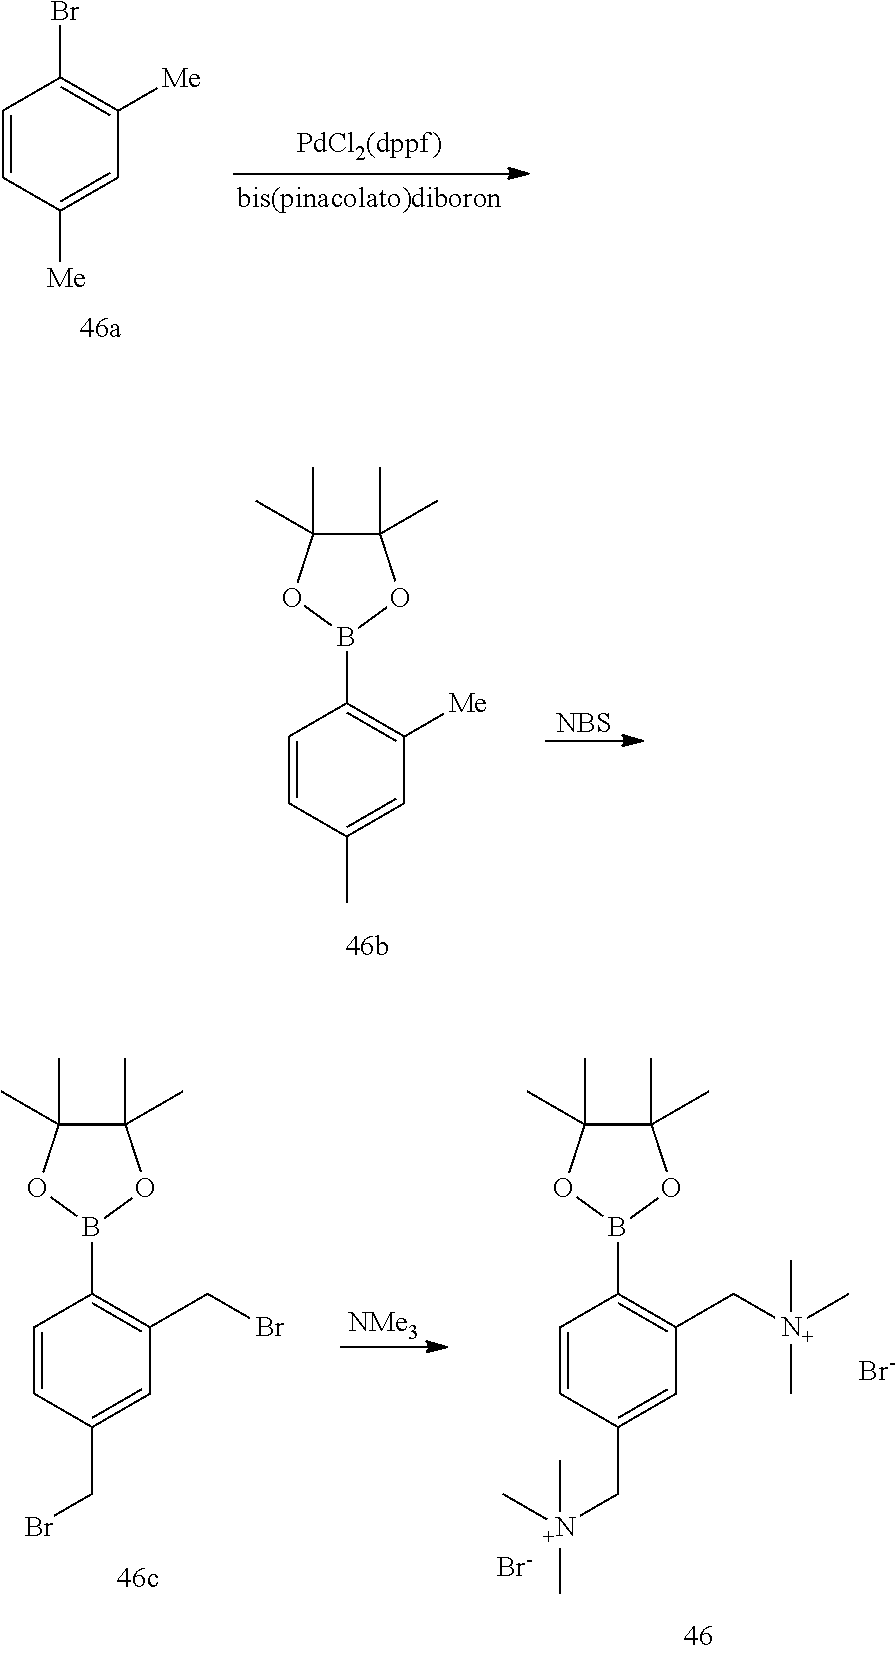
C1=CC([Me])=CC([Me])=C1Br.C1=CC(C)=CC([Me])=C1B1OC(C)(C)C(C)(C)O1.[NBS].[NMe3].C1=CC(CBr)=CC(CBr)=C1B1OC(C)(C)C(C)(C)O1.C1=CC(C[N+](C)(C)C)=CC(C[N+](C)(C)C)=C1B1OC(C)(C)C(C)(C)O1.[Br-].[Br-]
